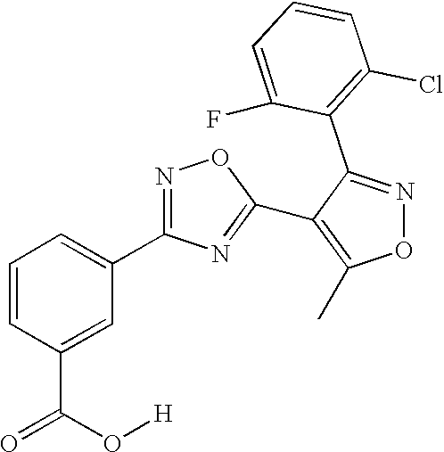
C1=CC(C(=O)O[H])=CC(C2=NOC(C3=C(C)ON=C3C3=C(Cl)C=CC=C3F)=N2)=C1
